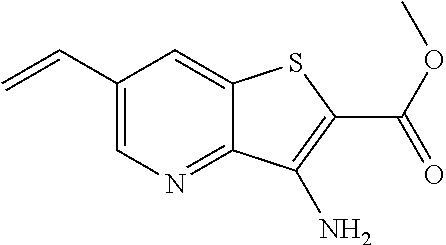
C1(C=C)=CN=C2C(=C1)SC(C(OC)=O)=C2N
